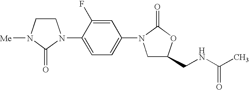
C1CN([Me])C(=O)N1C1=CC=C(N2CC(CNC(C)=O)OC2=O)C=C1F
